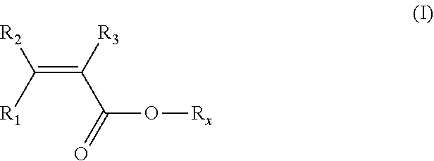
C(C(O[Rx])=O)(=C([R1])[R2])[R3]
